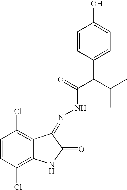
C1=CC(Cl)=C2C(=C1Cl)C(=NNC(C(C1=CC=C(O)C=C1)C(C)C)=O)C(=O)N2
